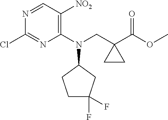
C1C(F)(F)CC(N(CC2(C(OC)=O)CC2)C2=C([NO2])C=NC(Cl)=N2)C1
